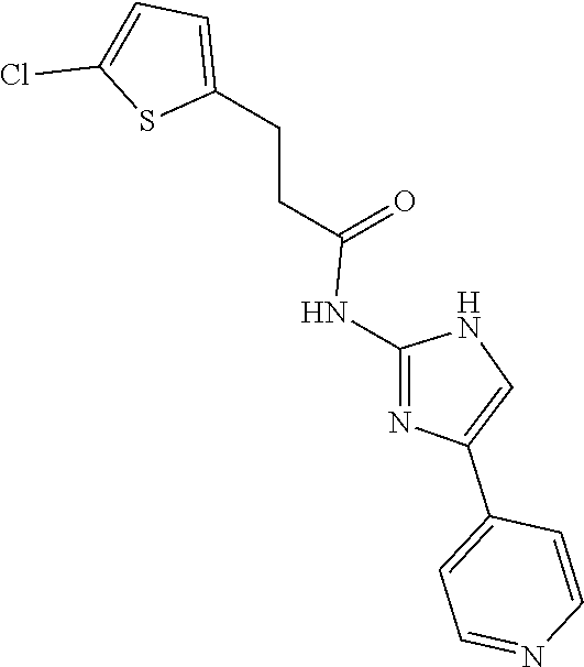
N1C(NC(CCC2=CC=C(Cl)S2)=O)=NC(C2=CC=NC=C2)=C1
